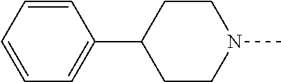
C1=CC=CC=C1C1CCN(C)CC1
